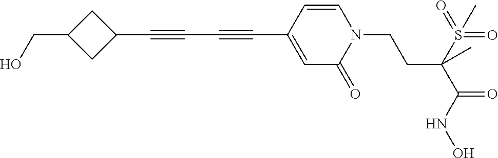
C1=CC(C#CC#CC2CC(CO)C2)=CC(=O)N1CCC(S(=O)(=O)C)(C(=O)NO)C
